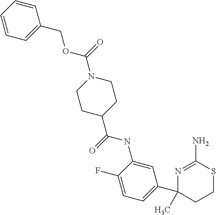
C1=CC=CC=C1COC(N1CCC(C(=O)NC2=CC(C3(C)CCSC(N)=N3)=CC=C2F)CC1)=O
